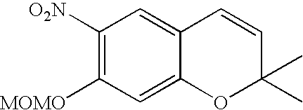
C1([O2N])=C([MOMO])C=C2C(=C1)C=CC(C)(C)O2
